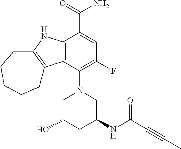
C12=C(C(N3CC(NC(C#CC)=O)CC(O)C3)=C(F)C=C1C(=O)N)C1=C(N2)CCCCC1
